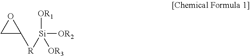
C1C([R][Si]([OR1])([OR2])[OR3])O1
